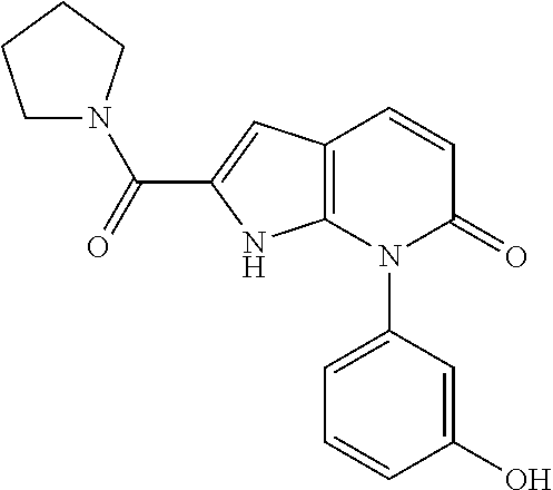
C12=C(C=C(C(=O)N3CCCC3)N1)C=CC(=O)N2C1=CC=CC(O)=C1
